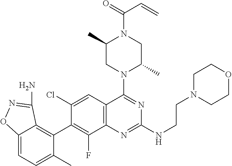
C12=CC=C(C)C(C3=C(F)C4=C(C=C3Cl)C(N3C(C)CN(C(=O)C=C)C(C)C3)=NC(NCCN3CCOCC3)=N4)=C1C(N)=NO2
